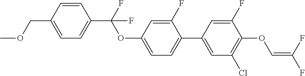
C1=CC(COC)=CC=C1C(F)(OC1=CC=C(C2=CC(Cl)=C(OC=C(F)F)C(F)=C2)C(F)=C1)F
